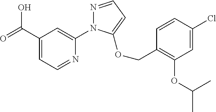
C(C1=CC=NC(N2N=CC=C2OCC2=C(OC(C)C)C=C(Cl)C=C2)=C1)(=O)O
